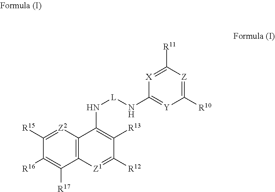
C1([R11])=[X]C(N[L]NC2=C([R13])C([R12])=[Z1]C3=C2[Z2]=C([R15])C([R16])=C3[R17])=[Y]C([R10])=[Z]1
